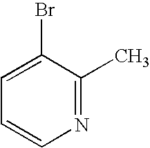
N1=C(C)C(Br)=CC=C1
